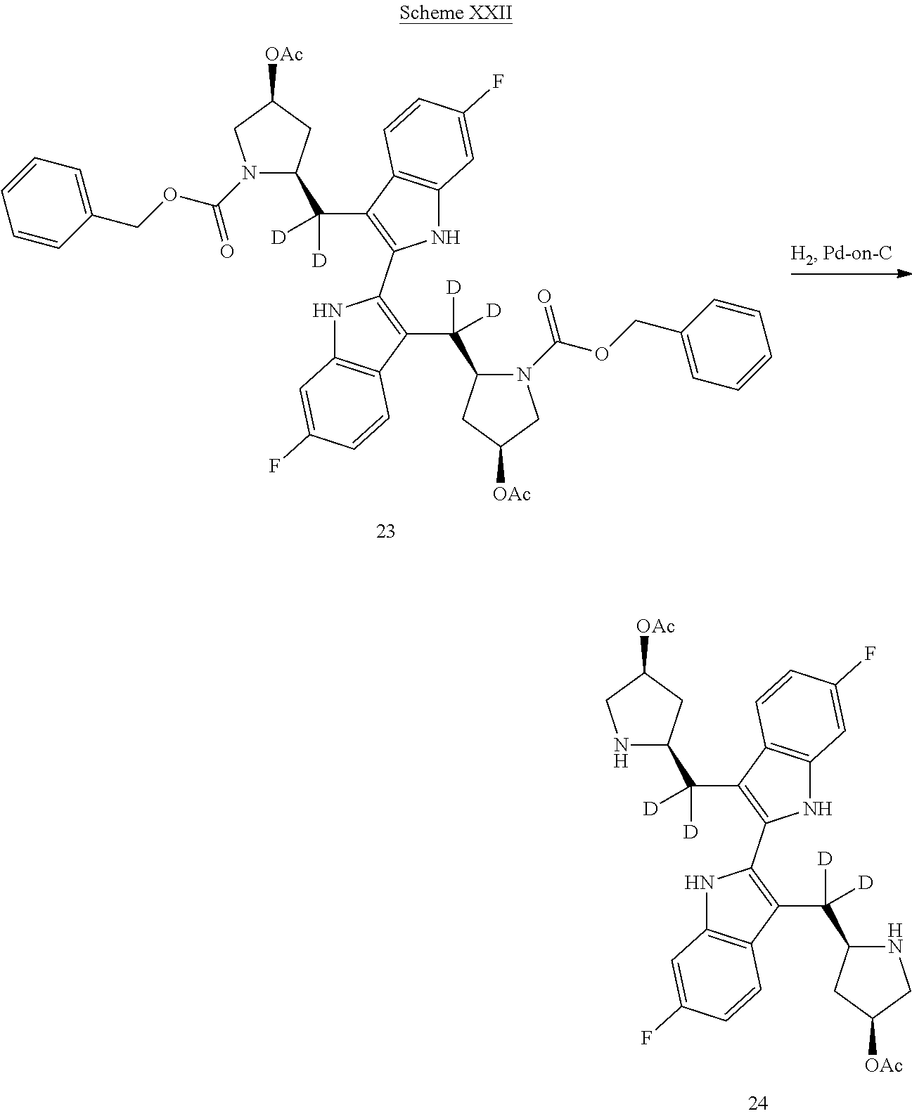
N1(C(OCC2=CC=CC=C2)=O)C(C(C2=C(C3=C(C([D])([D])C4N(C(OCC5=CC=CC=C5)=O)CC([OAc])C4)C4=C(N3)C=C(F)C=C4)NC3=C2C=CC(F)=C3)([D])[D])CC([OAc])C1.N1C(C(C2=C(C3=C(C([D])([D])C4NCC([OAc])C4)C4=C(N3)C=C(F)C=C4)NC3=C2C=CC(F)=C3)([D])[D])CC([OAc])C1
